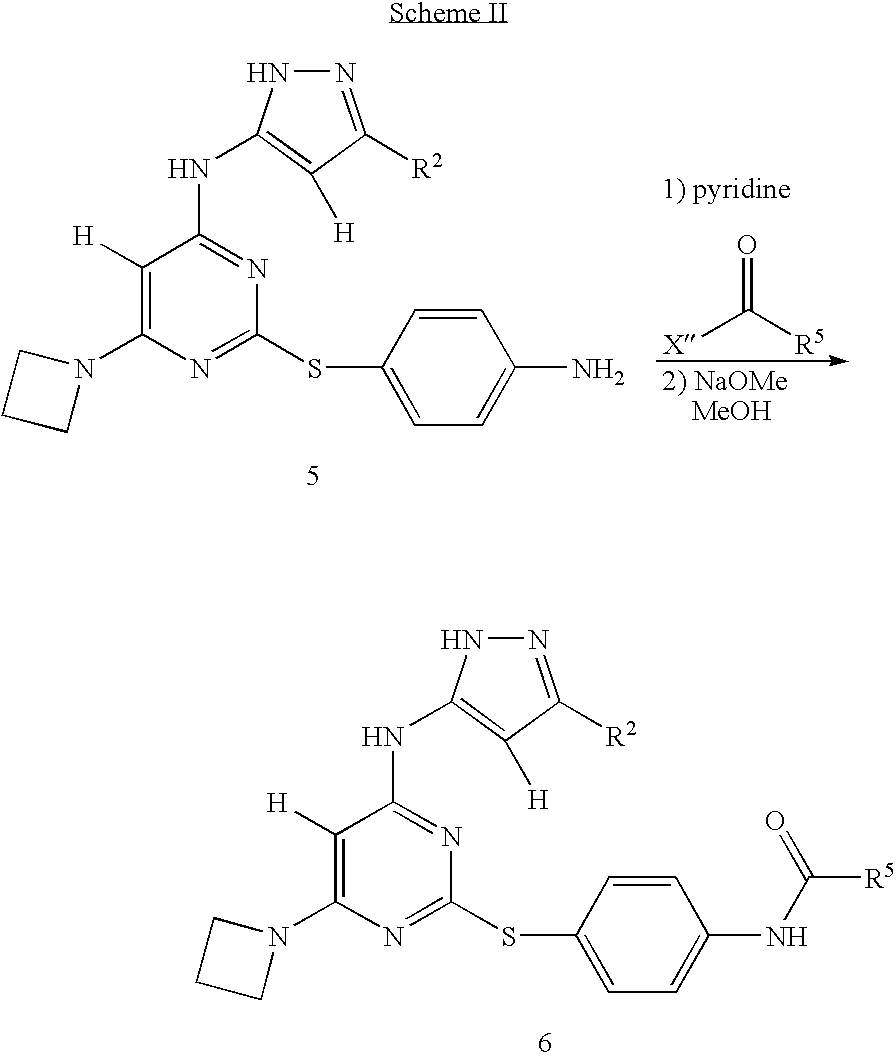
C1([H])=C(N2CCC2)N=C(SC2=CC=C(N)C=C2)N=C1NC1=C([H])C([R2])=NN1.[X]C([R5])=O.C1([H])=C(N2CCC2)N=C(SC2=CC=C(NC(=O)[R5])C=C2)N=C1NC1=C([H])C([R2])=NN1
